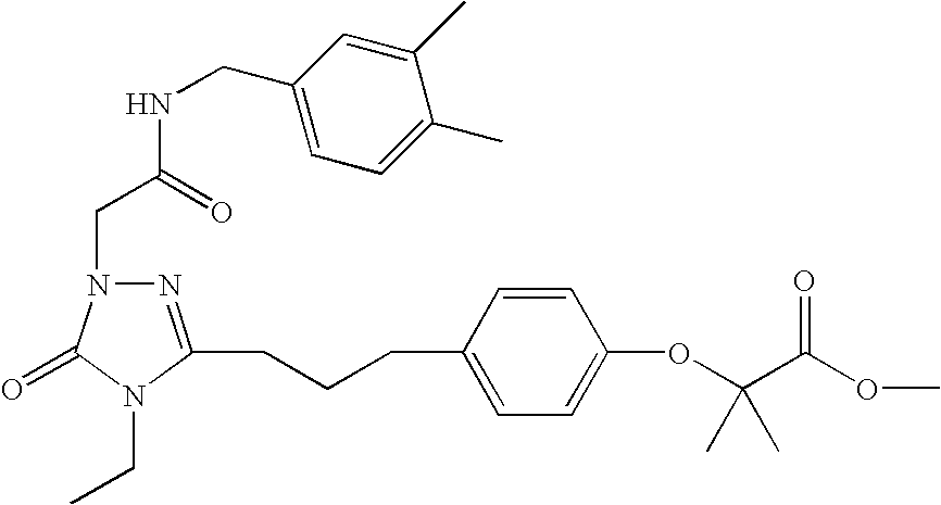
N1=C(CCCC2=CC=C(OC(C(OC)=O)(C)C)C=C2)N(CC)C(=O)N1CC(NCC1=CC=C(C)C(C)=C1)=O
